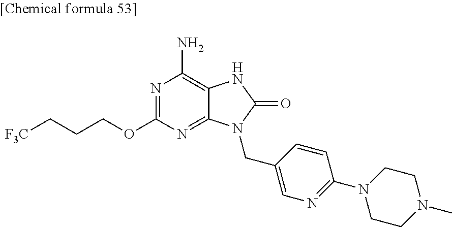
N1=C(OCCC[F3C])N=C2C(=C1N)NC(=O)N2CC1=CN=C(N2CCN(C)CC2)C=C1
